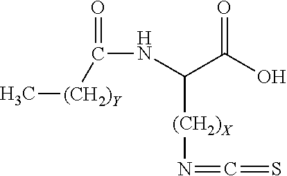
C[(CH2)Y]C(NC(C(O)=O)[(CH2)X]N=C=S)=O
